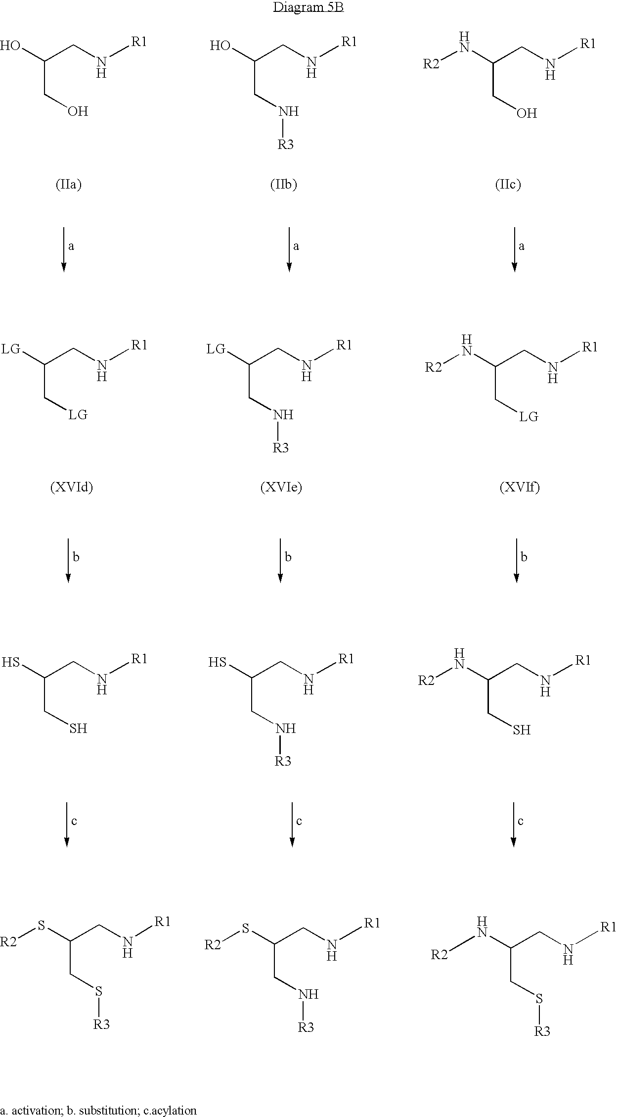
C(CO)(CN[R1])O.C(CN[R3])(CN[R1])O.C(CO)(CN[R1])N[R2].C(CS)(CN[R1])S.C(CN[R3])(CN[R1])S.C(CS)(CN[R1])N[R2].C(CS[R3])(CN[R1])S[R2].C(CN[R3])(CN[R1])S[R2].C(CS[R3])(CN[R1])N[R2].C(C[LG])(CN[R1])[LG].C(CN[R3])(CN[R1])[LG].C(C[LG])(CN[R1])N[R2]
